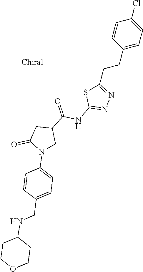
C1=CC(CCC2=NN=C(NC(=O)C3CC(=O)N(C4=CC=C(CNC5CCOCC5)C=C4)C3)S2)=CC=C1Cl
